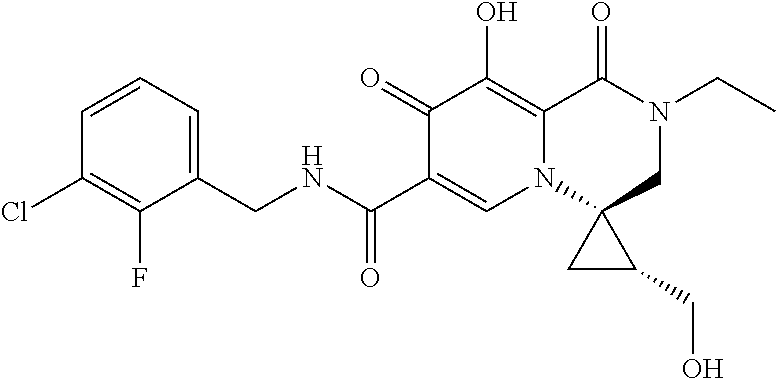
C1(F)=C(Cl)C=CC=C1CNC(C1=CN2C3(CN(CC)C(=O)C2=C(O)C1=O)CC3CO)=O
